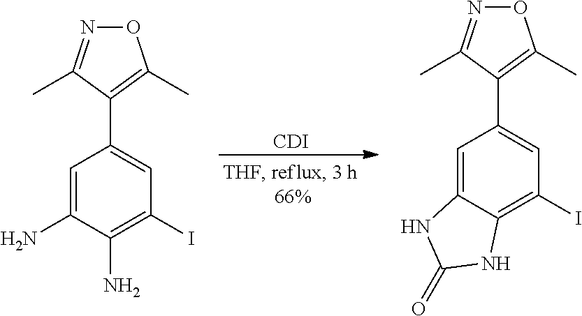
C1(C2=CC(I)=C(N)C(N)=C2)=C(C)ON=C1C.C1(C2=CC(I)=C3C(=C2)NC(=O)N3)=C(C)ON=C1C.[CDI]
